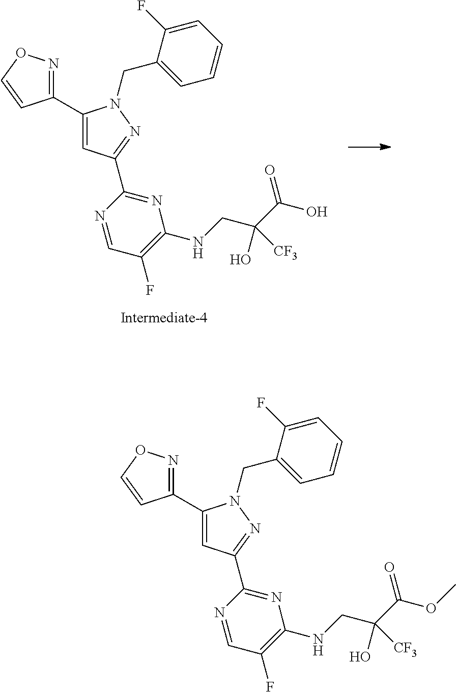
C1(C2=CC(C3=NC(NCC(C(O)=O)(O)[CF3])=C(F)C=N3)=NN2CC2=CC=CC=C2F)=NOC=C1.C1(C2=CC(C3=NC(NCC(C(OC)=O)(O)[CF3])=C(F)C=N3)=NN2CC2=CC=CC=C2F)=NOC=C1
